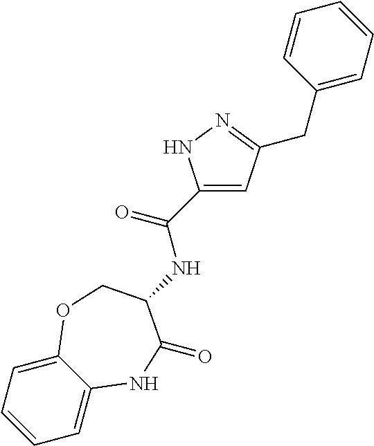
C1=C2C(=CC=C1)OCC(NC(C1=CC(CC3=CC=CC=C3)=NN1)=O)C(=O)N2
